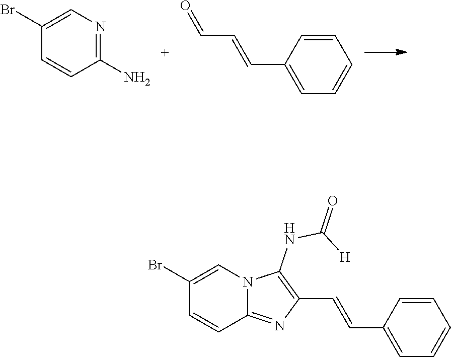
C1(N)=NC=C(Br)C=C1.C1=CC(C=CC=O)=CC=C1.C12=NC(C=CC3=CC=CC=C3)=C(NC(=O)[H])N1C=C(Br)C=C2
